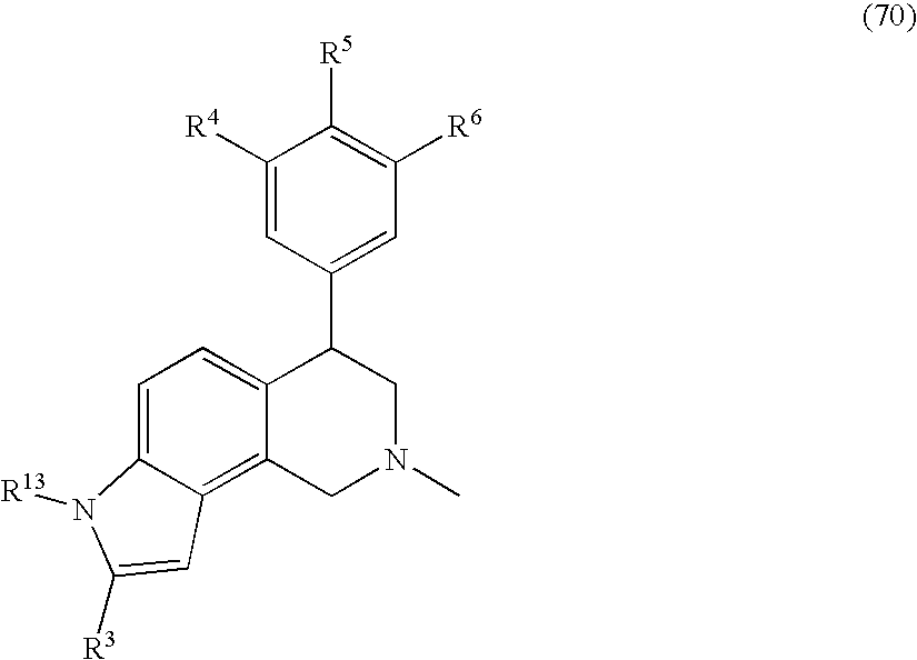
C1=C2C(=C3C(=C1)C(C1=CC([R6])=C([R5])C([R4])=C1)CN(C)C3)C=C([R3])N2[R13]
